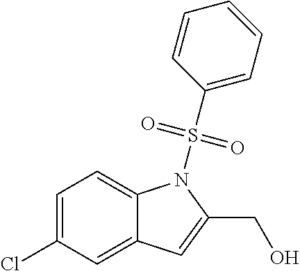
C12=CC=C(Cl)C=C1C=C(CO)N2S(=O)(=O)C1=CC=CC=C1
